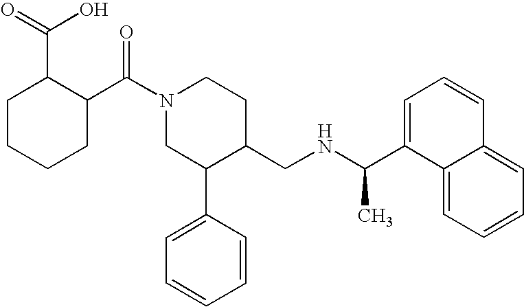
C1(C(N2CC(C3=CC=CC=C3)C(CNC(C3=CC=CC4=CC=CC=C34)C)CC2)=O)C(C(=O)O)CCCC1
